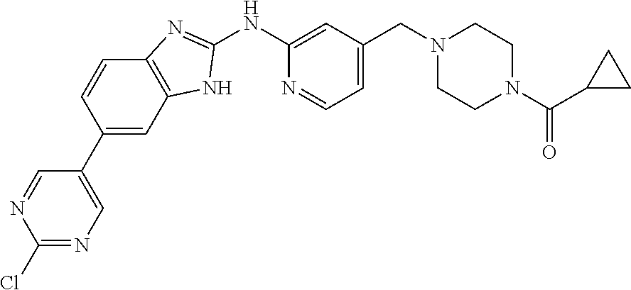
C1(NC2=NC3=C(N2)C=C(C2=CN=C(Cl)N=C2)C=C3)=CC(CN2CCN(C(=O)C3CC3)CC2)=CC=N1
